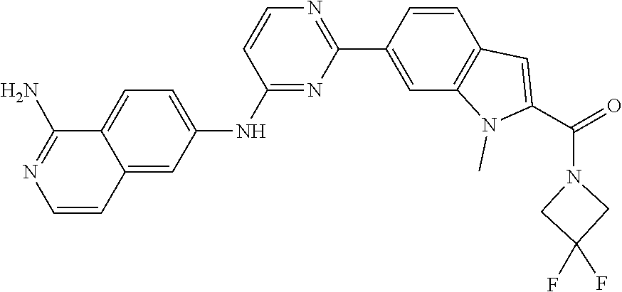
C1(C2=CC3=C(C=C2)C=C(C(=O)N2CC(F)(F)C2)N3C)=NC=CC(NC2=CC=C3C(=C2)C=CN=C3N)=N1
